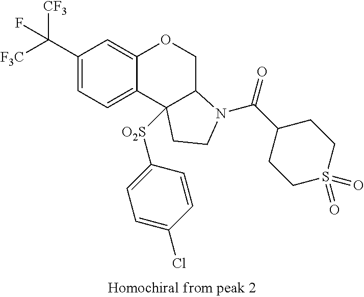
C1(C([F3C])([CF3])F)=CC=C2C(=C1)OCC1C2([O2S]C2=CC=C(Cl)C=C2)CCN1C(C1CCS(=O)(=O)CC1)=O
